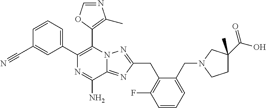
C1=CC(C#N)=CC(C2=C(C3=C(C)N=CO3)N3C(=NC(CC4=C(F)C=CC=C4CN4CC(C)(C(O)=O)CC4)=N3)C(N)=N2)=C1
